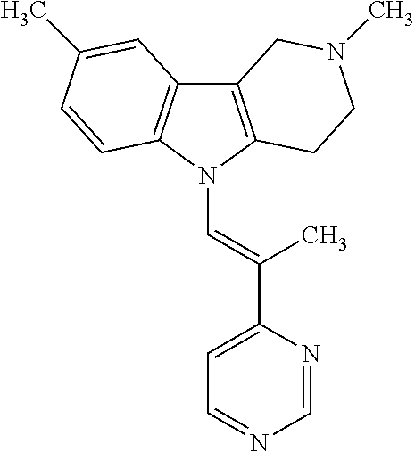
C12=C(N(C=C(C3=CC=NC=N3)C)C3=C1C=C(C)C=C3)CCN(C)C2
